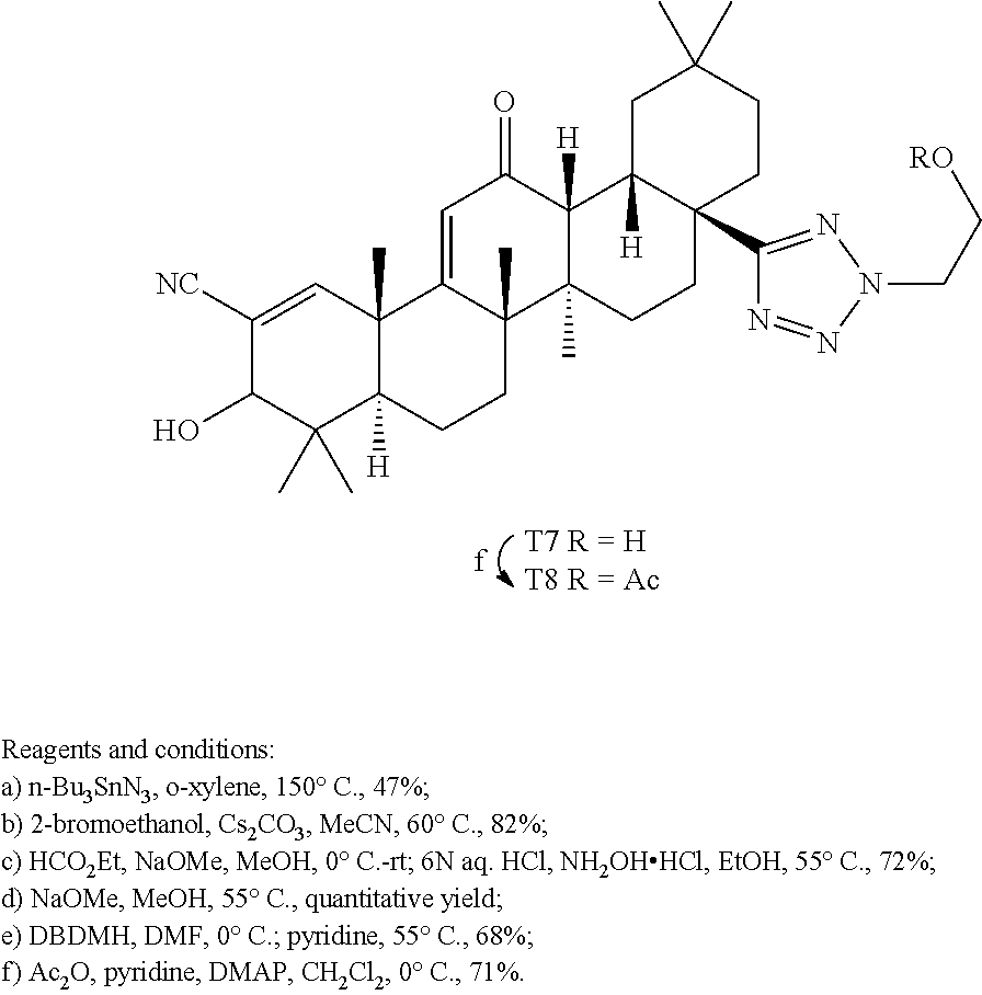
C1(C)(C)C2([H])C(C)(C=C([NC])C1O)C1=CC(=O)C3([H])C(C)(C1(C)CC2)CCC1(C2=NN(CC[RO])N=N2)C3([H])CC(C)(C)CC1
